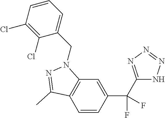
C12=C(C=CC(C(C3=NN=NN3)(F)F)=C1)C(C)=NN2CC1=CC=CC(Cl)=C1Cl
